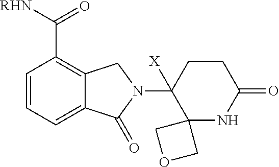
C1=CC=C2C(=C1C([RHN])=O)CN(C1([X])C3(NC(=O)CC1)COC3)C2=O
